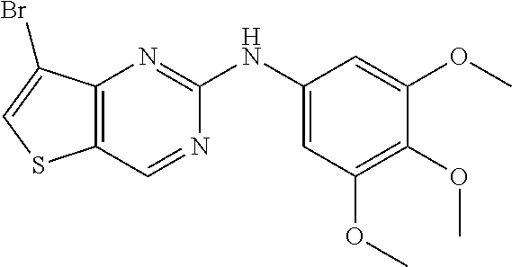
C1=C(OC)C(OC)=C(OC)C=C1NC1=NC2=C(C=N1)SC=C2Br
